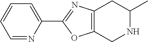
C12=C(CNC(C)C1)OC(C1=CC=CC=N1)=N2
